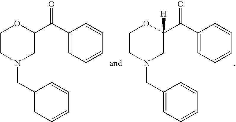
C1CN(CC2=CC=CC=C2)CC(C(C2=CC=CC=C2)=O)O1.C1CN(CC2=CC=CC=C2)CC(C(C2=CC=CC=C2)=O)([H])O1
